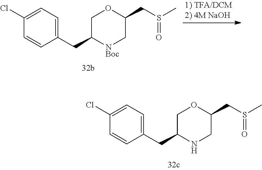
C1(Cl)=CC=C(CC2NCC(CS(C)=O)OC2)C=C1.C1(Cl)=CC=C(CC2[NBoc]CC(CS(C)=O)OC2)C=C1
